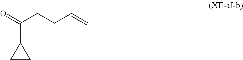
C1CC1C(CCC=C)=O
